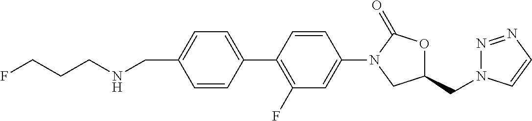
C1(CNCCCF)=CC=C(C2=C(F)C=C(N3C(=O)OC(CN4N=NC=C4)C3)C=C2)C=C1
